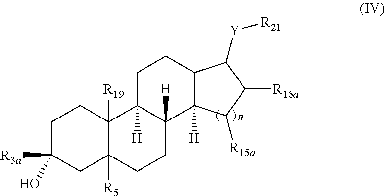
C1C([R3a])(O)CC2([R5])C([R19])(C1)C1([H])C([H])(CC2)C2([H])C(CC1)C([Y][R21])C([R16a])C2[R15a]
